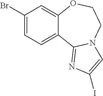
C1(Br)=CC=C2C(=C1)OCCN1C2=NC(I)=C1
